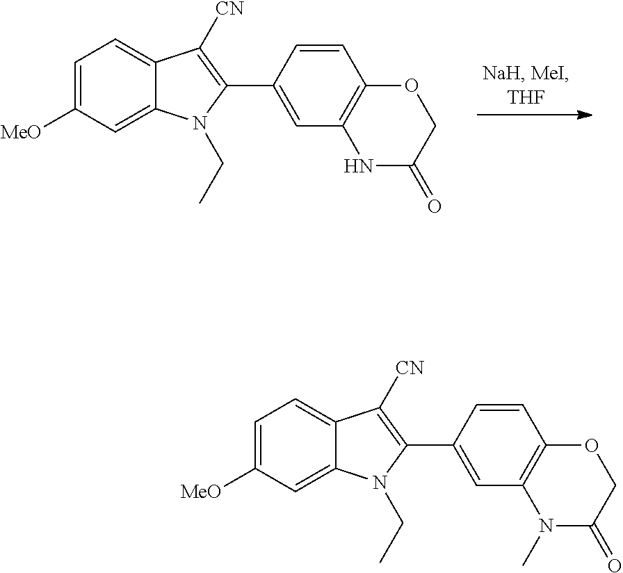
C1=C([MeO])C=C2C(=C1)C([CN])=C(C1=CC3=C(C=C1)OCC(=O)N3)N2CC.C1=C([MeO])C=C2C(=C1)C([CN])=C(C1=CC3=C(C=C1)OCC(=O)N3C)N2CC
